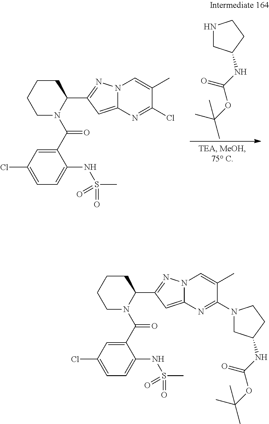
C1CCCN(C(=O)C2=CC(Cl)=CC=C2NS(C)(=O)=O)C1C1=NN2C(=C1)N=C(Cl)C(C)=C2.N1CC(NC(=O)OC(C)(C)C)CC1.C1CCCN(C(=O)C2=CC(Cl)=CC=C2NS(C)(=O)=O)C1C1=NN2C(=C1)N=C(N1CC(NC(=O)OC(C)(C)C)CC1)C(C)=C2
